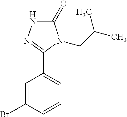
C1=C(Br)C=CC=C1C1=NNC(=O)N1CC(C)C
